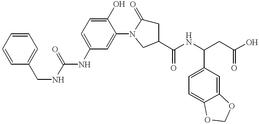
C(NC1=CC=C(O)C(N2C(=O)CC(C(NC(CC(O)=O)C3=CC=C4C(=C3)OCO4)=O)C2)=C1)(NCC1=CC=CC=C1)=O
